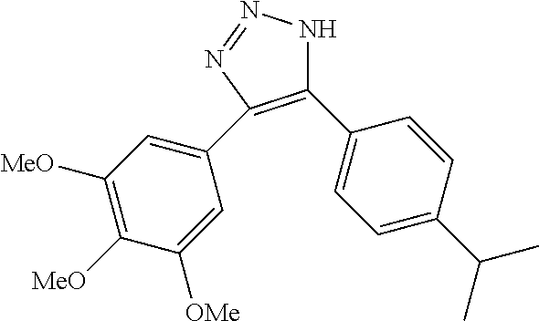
C1(C2=CC=C(C(C)C)C=C2)=C(C2=CC([MeO])=C([MeO])C([OMe])=C2)N=NN1
